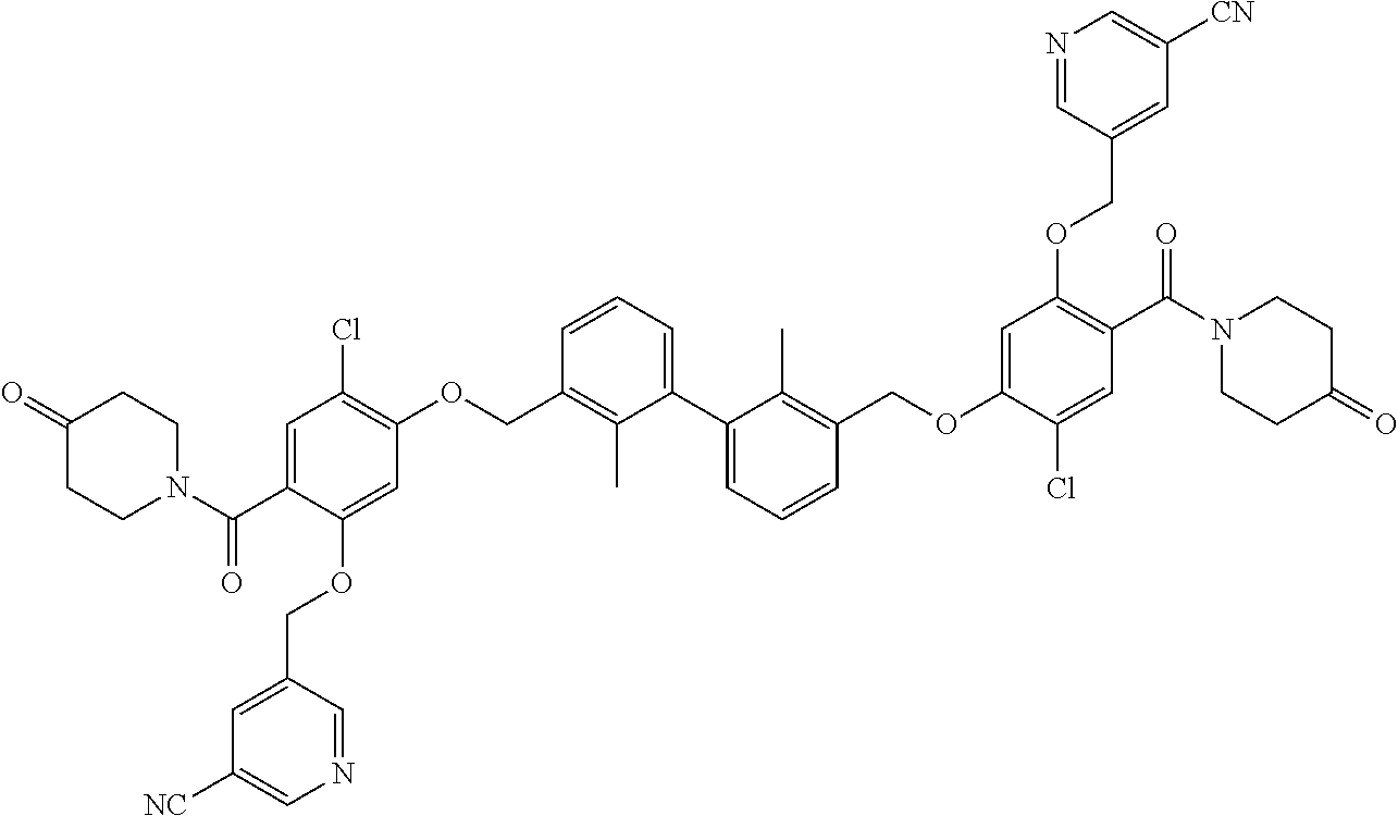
C1=C(C(=O)N2CCC(=O)CC2)C(OCC2=CC([NC])=CN=C2)=CC(OCC2=C(C)C(C3=CC=CC(COC4=CC(OCC5=CC([CN])=CN=C5)=C(C(=O)N5CCC(=O)CC5)C=C4Cl)=C3C)=CC=C2)=C1Cl
